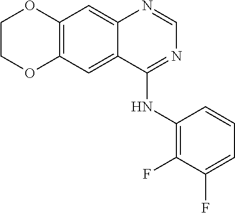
C12=C(C=C3C(=C1)N=CN=C3NC1=C(F)C(F)=CC=C1)OCCO2
